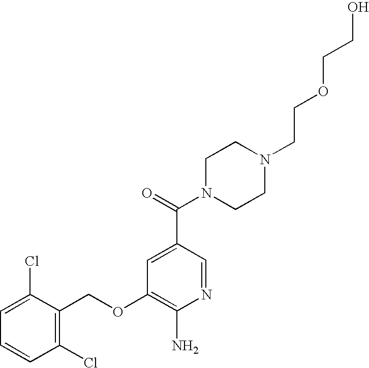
C1(Cl)=C(COC2=C(N)N=CC(C(N3CCN(CCOCCO)CC3)=O)=C2)C(Cl)=CC=C1
